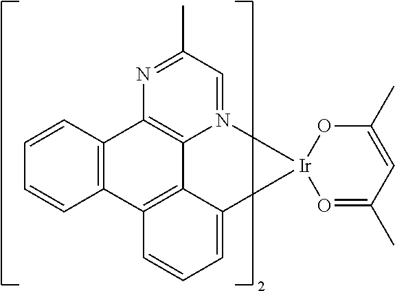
N1=C(C)C=N2C3=C1C1=C(C4=C3C(=CC=C4)[Ir]23O=C(C)C=C(C)O3)C=CC=C1
